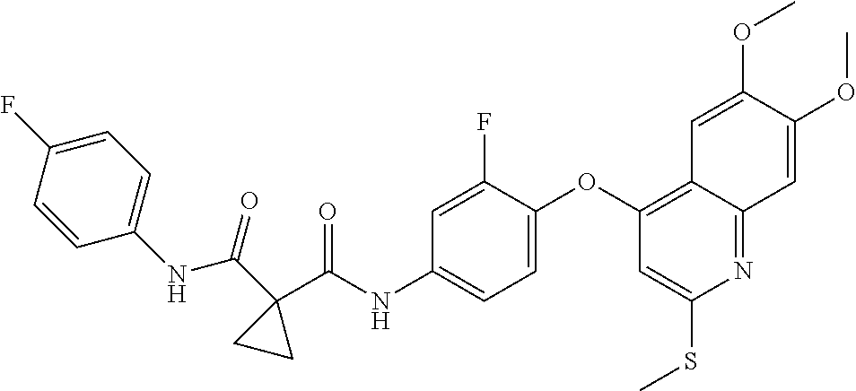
C1=C(OC2=C3C(=NC(SC)=C2)C=C(OC)C(OC)=C3)C(F)=CC(NC(C2(C(=O)NC3=CC=C(F)C=C3)CC2)=O)=C1
